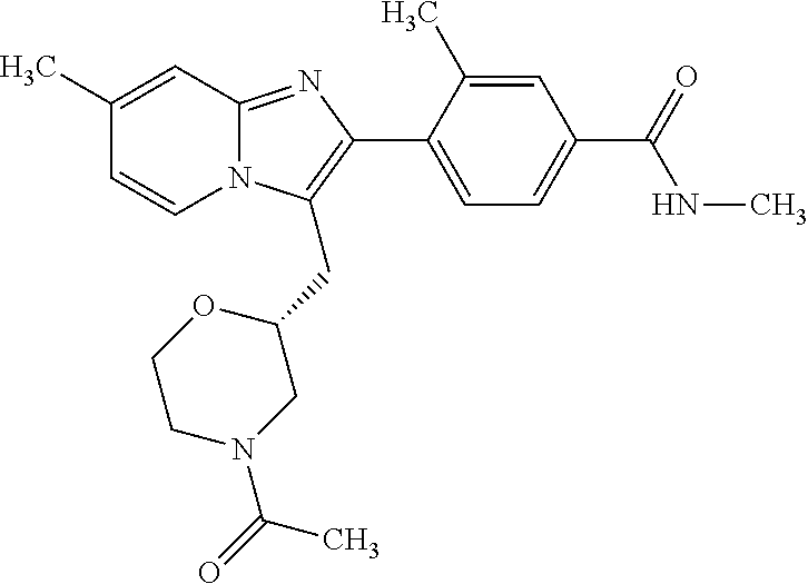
N12C(=NC(C3=CC=C(C(=O)NC)C=C3C)=C1CC1CN(C(=O)C)CCO1)C=C(C)C=C2
